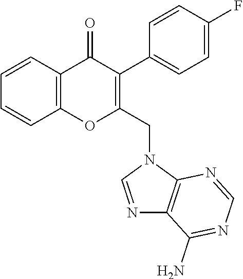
C1=CC2=C(C=C1)C(=O)C(C1=CC=C(F)C=C1)=C(CN1C3=C(N=C1)C(N)=NC=N3)O2
